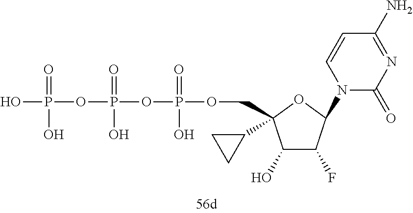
O(P(=O)(O)OCC1(C2CC2)C(O)C(F)C(N2C(=O)N=C(N)C=C2)O1)P(OP(O)(=O)O)(=O)O
